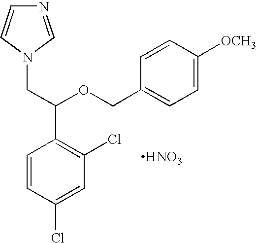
[HNO3].C1=CC(Cl)=CC(Cl)=C1C(CN1C=CN=C1)OCC1=CC=C([OCH3])C=C1
